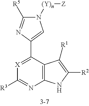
C12=C(C(C3=CN([(Y)n][Z])C([R5])=N3)=[X]C([R3])=N1)C([R1])=C([R2])N2
